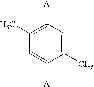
C1(C)=CC([A])=C(C)C=C1[A]
